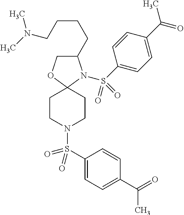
C1(CCCCN(C)C)COC2(N1S(C1=CC=C(C(C)=O)C=C1)(=O)=O)CCN(S(C1=CC=C(C(C)=O)C=C1)(=O)=O)CC2
